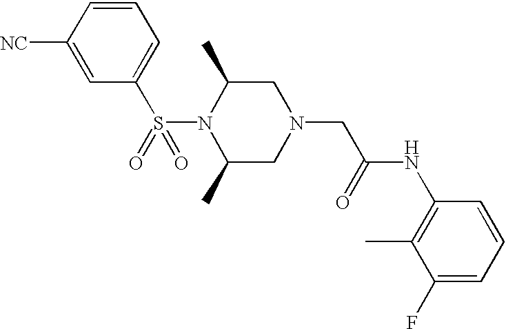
S(N1C(C)CN(CC(NC2=C(C)C(F)=CC=C2)=O)CC1C)(=O)(C1=CC=CC([NC])=C1)=O
